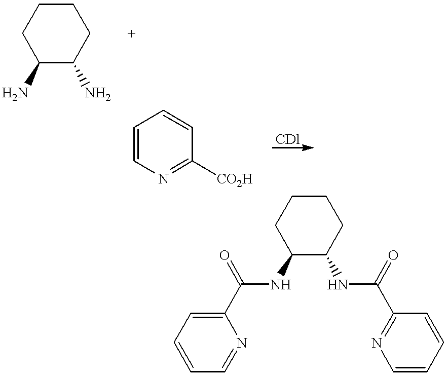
C1C(N)C(N)CCC1.C1=CN=C([CO2H])C=C1.C1C(NC(C2=CC=CC=N2)=O)C(NC(C2=NC=CC=C2)=O)CCC1
